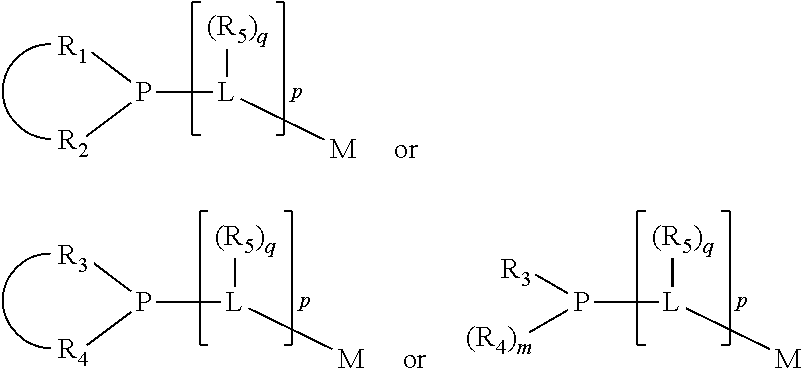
[R3]P([R4])[L]([M])[(R5)q].[R3]P([(R4)m])[L]([M])[(R5)q].[R1]P([R2])[L]([M])[(R5)q]
